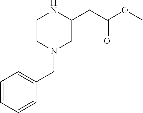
C1=CC=CC(CN2CC(CC(OC)=O)NCC2)=C1
